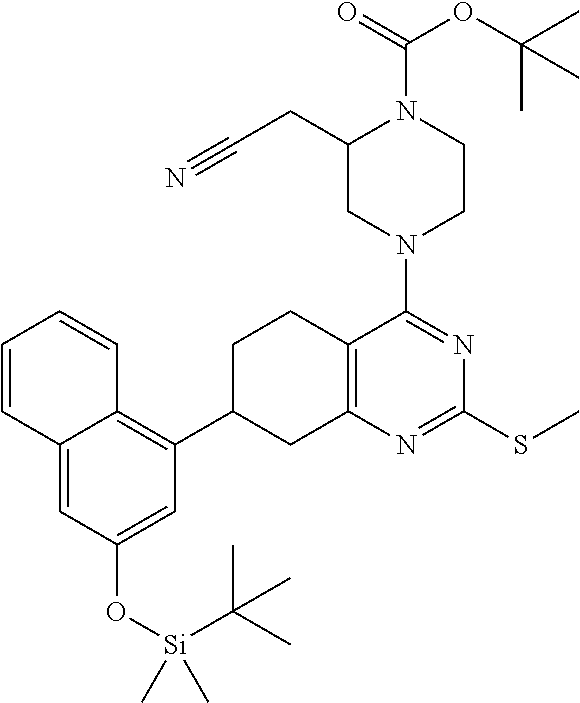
N1=C(SC)N=C(N2CCN(C(OC(C)(C)C)=O)C(CC#N)C2)C2=C1CC(C1=C3C=CC=CC3=CC(O[Si](C)(C(C)(C)C)C)=C1)CC2
